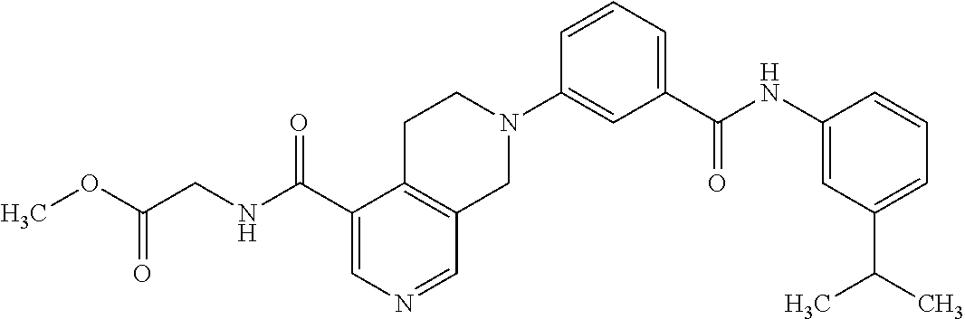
C1(C(NCC(OC)=O)=O)=CN=CC2=C1CCN(C1=CC(C(NC3=CC(C(C)C)=CC=C3)=O)=CC=C1)C2
